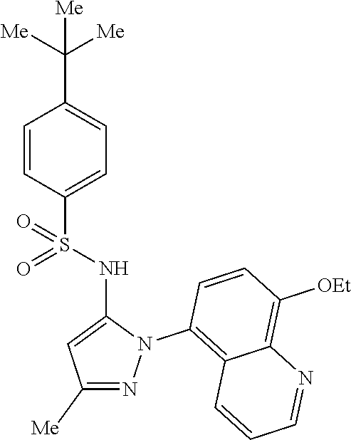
C1=CC(S(NC2=CC([Me])=NN2C2=C3C(=C([OEt])C=C2)N=CC=C3)(=O)=O)=CC=C1C([Me])([Me])[Me]
